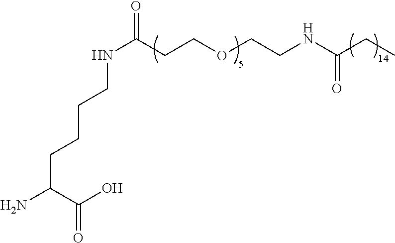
C(C(C(O)=O)N)CCCNC(=O)CCOCCNC(CC)=O
